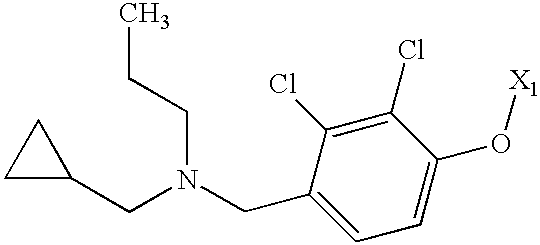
C(C1=CC=C(O[X1])C(Cl)=C1Cl)N(CC1CC1)CCC
